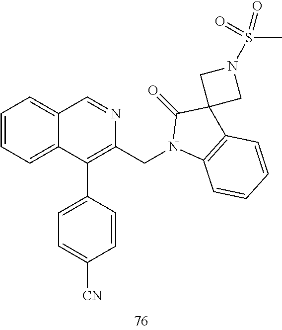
C1=CC=C2C(=C1)C=NC(CN1C3=C(C4(C1=O)CN(S(C)(=O)=O)C4)C=CC=C3)=C2C1=CC=C([CN])C=C1
